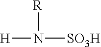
[H]N([R])[SO3H]
